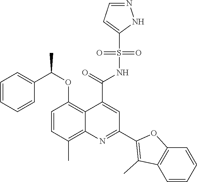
C1=CC(C)=C2C(=C1OC(C1=CC=CC=C1)C)C(C(=O)NS(C1=CC=NN1)(=O)=O)=CC(C1=C(C)C3=C(O1)C=CC=C3)=N2
